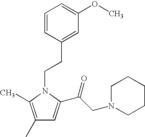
C1(C)=C(C)N(CCC2=CC(OC)=CC=C2)C(C(CN2CCCCC2)=O)=C1
